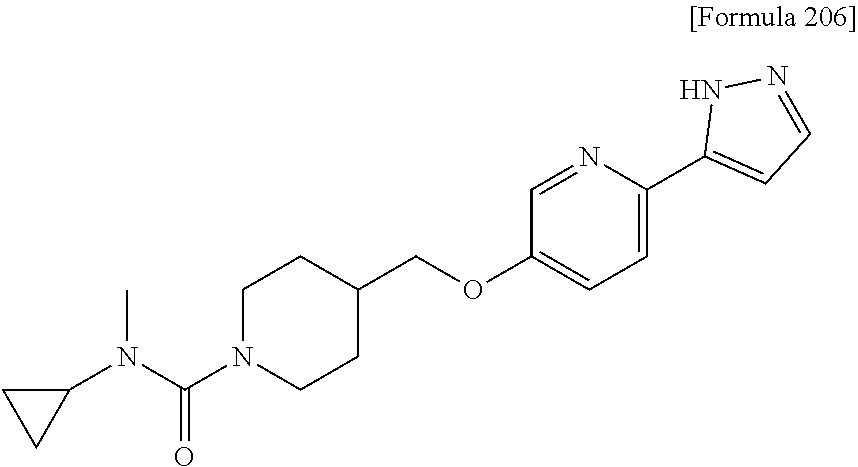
C1CN(C(N(C2CC2)C)=O)CCC1COC1=CC=C(C2=CC=NN2)N=C1
